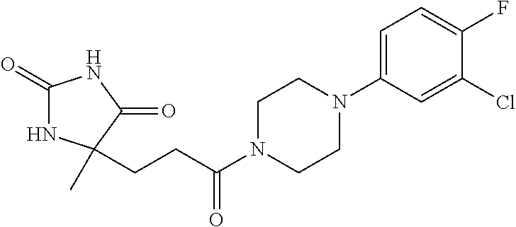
C1(=O)NC(C)(CCC(N2CCN(C3=CC=C(F)C(Cl)=C3)CC2)=O)C(=O)N1
